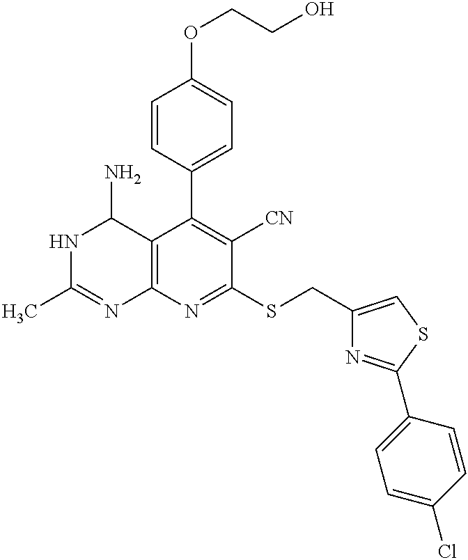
N1C(C)=NC2=C(C1N)C(C1=CC=C(OCCO)C=C1)=C([CN])C(SCC1=CSC(C3=CC=C(Cl)C=C3)=N1)=N2
